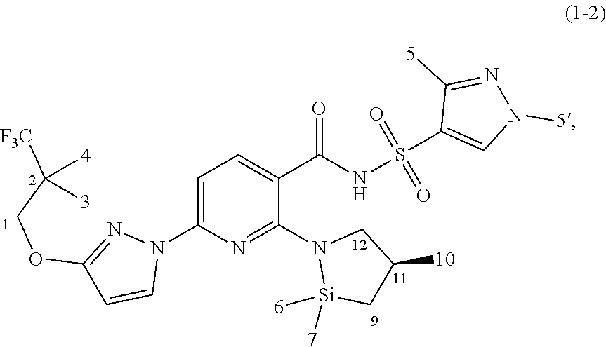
C1=C(N2N=C(OCC([F3C])([4])[3])C=C2)N=C(N2[Si]([7])([6])CC([10])C2)C(C(NS(C2=CN([5])N=C2[5])(=O)=O)=O)=C1
